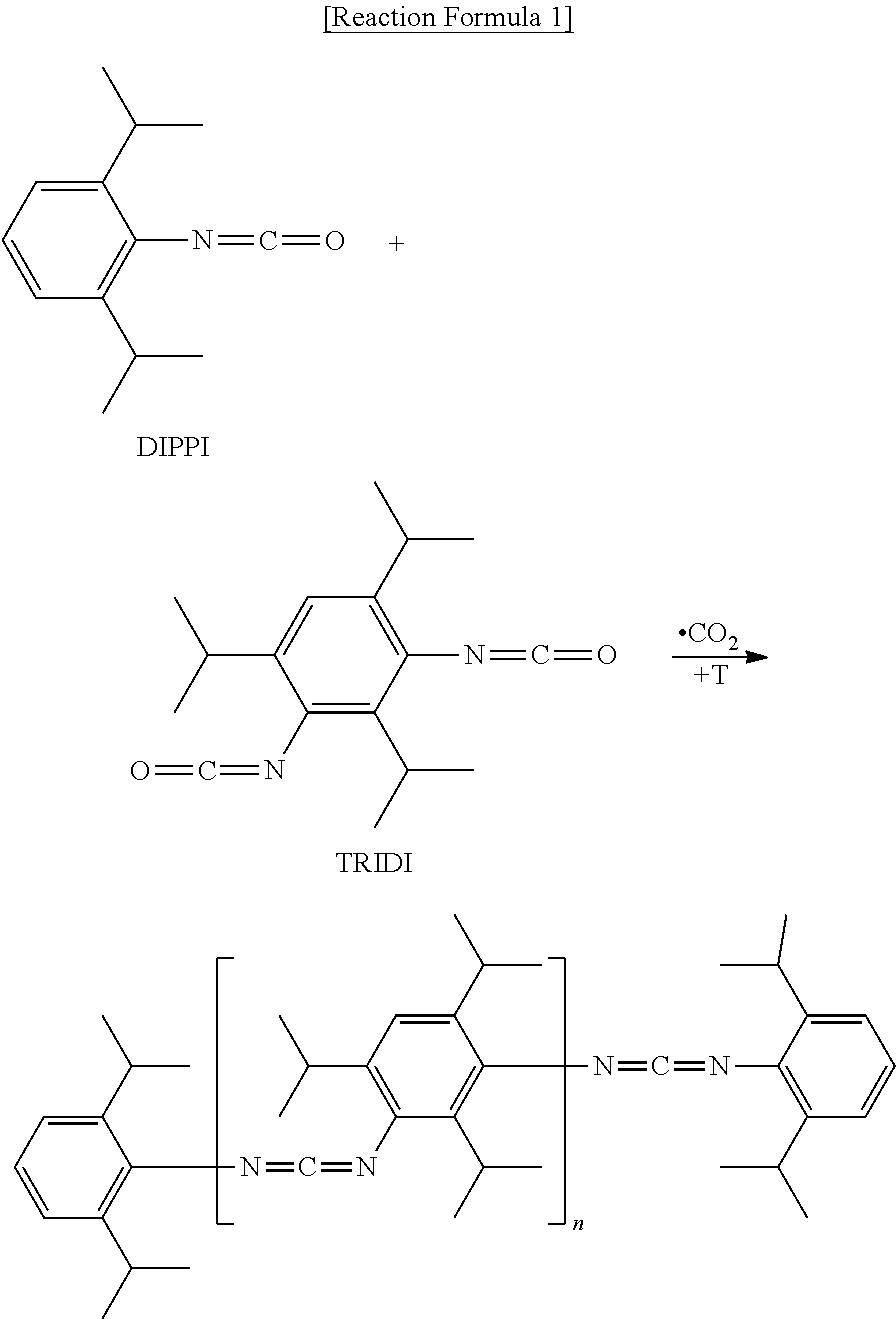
C1(C(C)C)=CC=CC(C(C)C)=C1N=C=O.[DIPPI].C1(C(C)C)=C(N=C=O)C(C(C)C)=C(N=C=O)C(C(C)C)=C1.[TRIDI].[CO2].[T].C1(C(C)C)=CC=CC(C(C)C)=C1N=C=NC1=C(C(C)C)C=C(C(C)C)C(N=C=NC2=C(C(C)C)C=CC=C2C(C)C)=C1C(C)C
